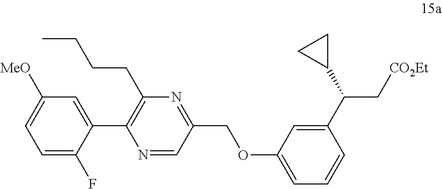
C1=C([MeO])C=C(C2=C(CCCC)N=C(COC3=CC=CC(C(C[CO2Et])C4CC4)=C3)C=N2)C(F)=C1
